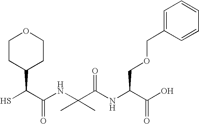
SC(C(NC(C(NC(C(O)=O)COCC1=CC=CC=C1)=O)(C)C)=O)C1CCOCC1
